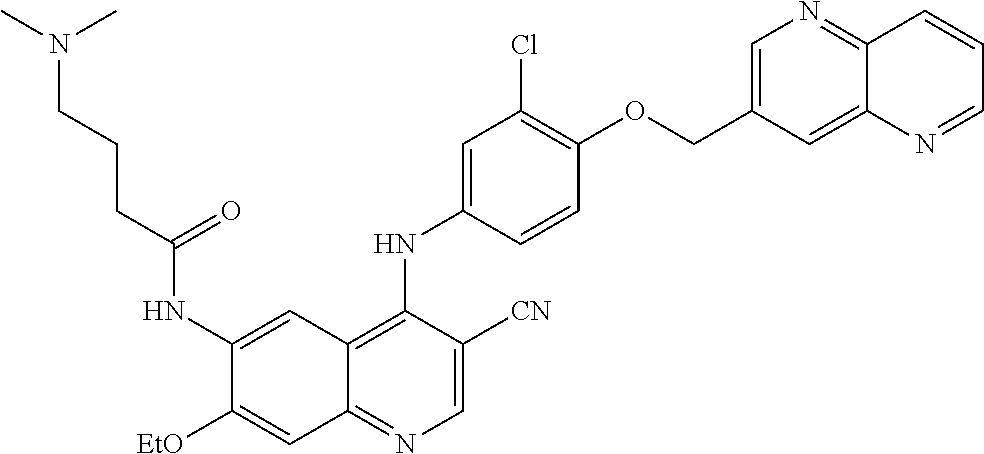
C1=C([CN])C(NC2=CC(Cl)=C(OCC3=CN=C4C(=C3)N=CC=C4)C=C2)=C2C(=N1)C=C([EtO])C(NC(CCCN(C)C)=O)=C2
